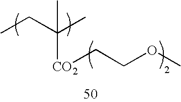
CCC(C)(C)[CO2]CCOC
